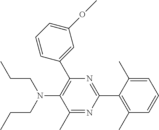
C1(C)=NC(C2=C(C)C=CC=C2C)=NC(C2=CC(OC)=CC=C2)=C1N(CCC)CCC
